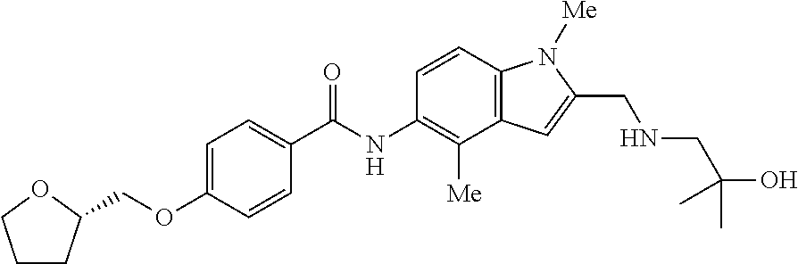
C1=C(OCC2CCCO2)C=CC(C(NC2=C([Me])C3=C(C=C2)N([Me])C(CNCC(O)(C)C)=C3)=O)=C1
